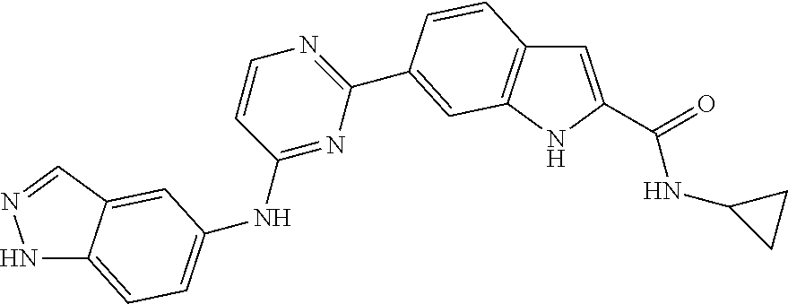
N1C2=CC=C(NC3=NC(C4=CC5=C(C=C(C(=O)NC6CC6)N5)C=C4)=NC=C3)C=C2C=N1
